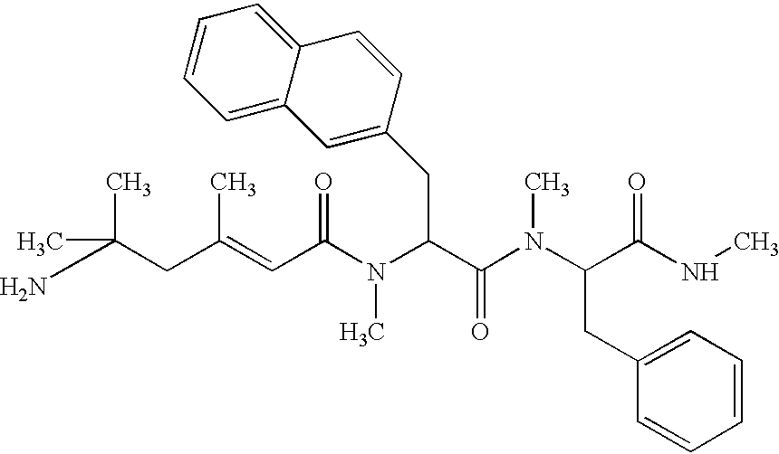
NC(CC(=CC(N(C(C(N(C(C(NC)=O)CC1=CC=CC=C1)C)=O)CC1=CC2=CC=CC=C2C=C1)C)=O)C)(C)C
